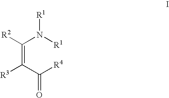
C(=C(C([R4])=O)[R3])(N([R1])[R1])[R2]
